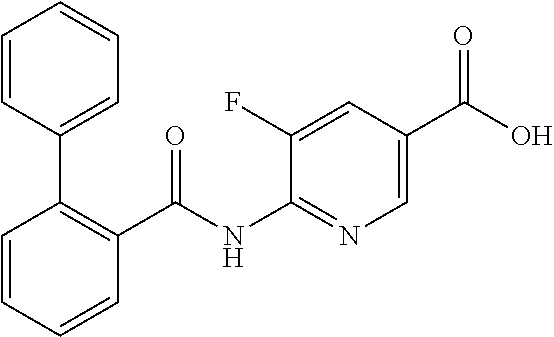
C1=CC=CC(C(NC2=NC=C(C(O)=O)C=C2F)=O)=C1C1=CC=CC=C1
